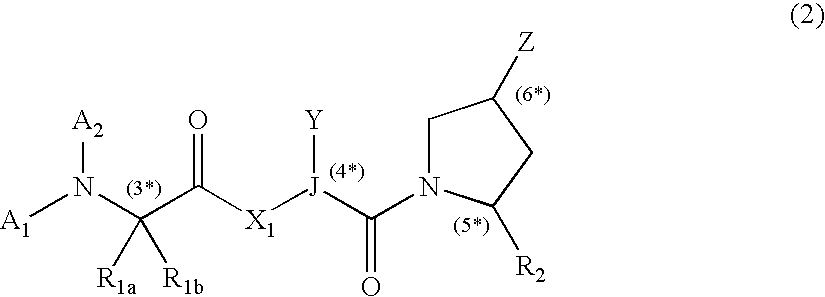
C1N(C([J]([X1]C(C(N([A1])[A2])([R1a])[R1b])=O)[Y])=O)C([R2])CC1[Z]
